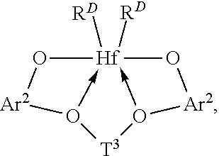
O12->[Hf]3([RD])([RD])(-O([T3]1)[Ar2]O3)O[Ar2]2
